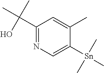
C1(C(C)(O)C)=NC=C([Sn](C)(C)C)C(C)=C1
